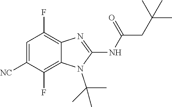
C1=C([NC])C(F)=C2C(=C1F)N=C(NC(=O)CC(C)(C)C)N2C(C)(C)C
